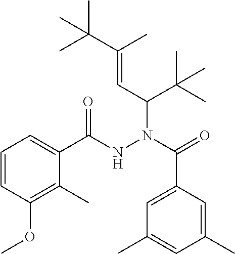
C1=CC(OC)=C(C)C(C(NN(C(=O)C2=CC(C)=CC(C)=C2)C(C=C(C(C)(C)C)C)C(C)(C)C)=O)=C1
